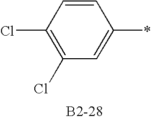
C1(Cl)=C(Cl)C=C(*)C=C1
